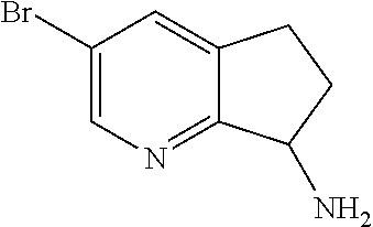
C1(Br)=CN=C2C(=C1)CCC2N
